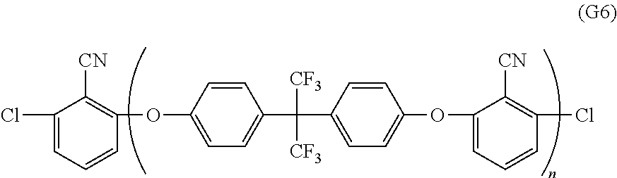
C1(OC2=CC=C(C([CF3])([CF3])C3=CC=C(OC4=CC=CC(Cl)=C4[CN])C=C3)C=C2)=C([CN])C(Cl)=CC=C1
